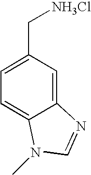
C12=CC(C[NH3Cl])=CC=C1N(C)C=N2
